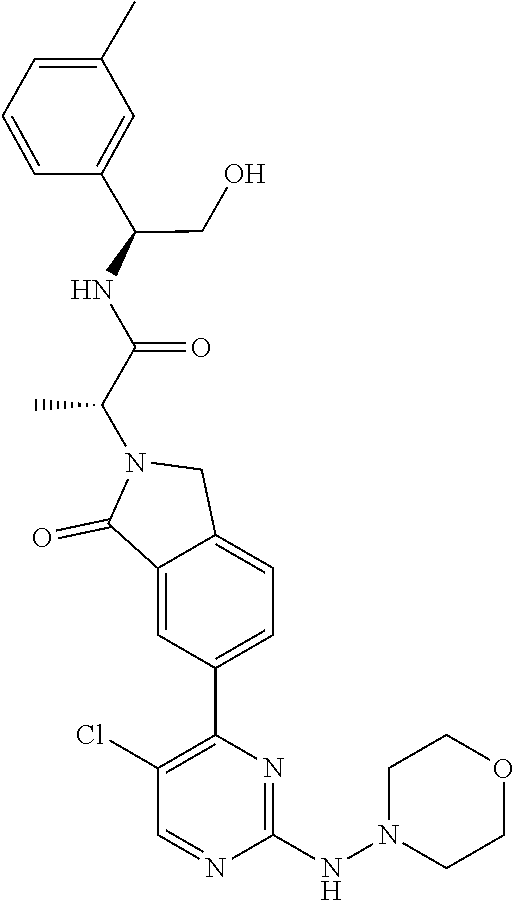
C1(NN2CCOCC2)=NC(C2=CC=C3C(=C2)C(=O)N(C(C(=O)NC(C2=CC(C)=CC=C2)CO)C)C3)=C(Cl)C=N1
